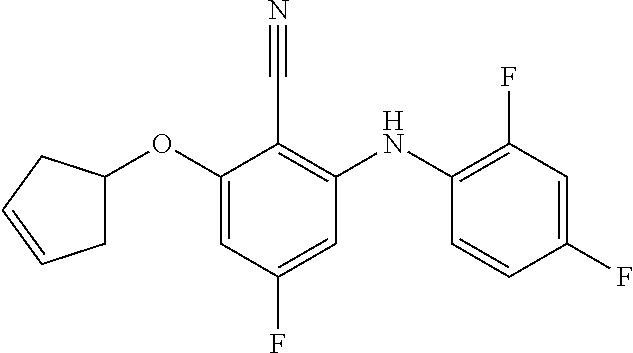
O(C1=CC(F)=CC(NC2=C(F)C=C(F)C=C2)=C1C#N)C1CC=CC1
